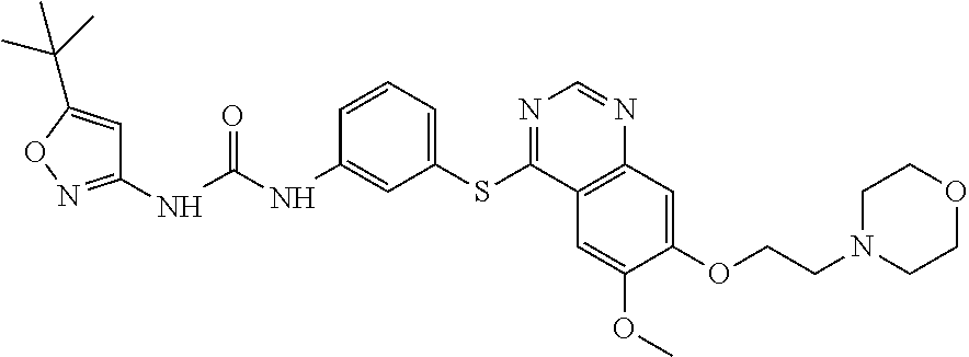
C1(NC(NC2=CC(SC3=NC=NC4=C3C=C(OC)C(OCCN3CCOCC3)=C4)=CC=C2)=O)=NOC(C(C)(C)C)=C1
